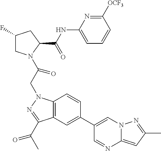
C1(F)CN(C(CN2C3=C(C(C(C)=O)=N2)C=C(C2=CN4C(=CC(C)=N4)N=C2)C=C3)=O)C(C(NC2=CC=CC([OCF3])=N2)=O)C1
